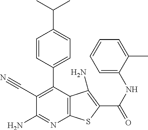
C1=CC(C2=C(C#N)C(N)=NC3=C2C(N)=C(C(=O)NC2=CC=CC=C2C)S3)=CC=C1C(C)C
